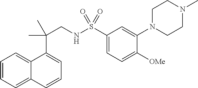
C1=CC=C2C(=C1)C(C(CNS(C1=CC=C([OMe])C(N3CCN(C)CC3)=C1)(=O)=O)(C)C)=CC=C2
